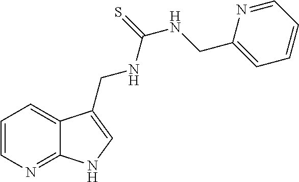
C1=CN=C2C(=C1)C(CNC(NCC1=CC=CC=N1)=S)=CN2
